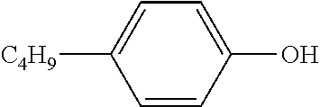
OC1=CC=C([C4H9])C=C1
